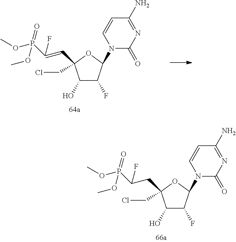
C1(O)C(F)C(N2C(=O)N=C(N)C=C2)OC1(CC(P(=O)(OC)OC)F)CCl.C1(O)C(F)C(N2C(=O)N=C(N)C=C2)OC1(C=C(P(=O)(OC)OC)F)CCl
